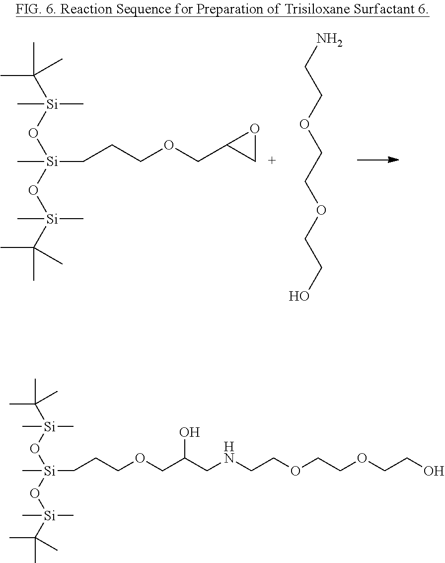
C[Si](O[Si](C)(C(C)(C)C)C)(O[Si](C(C)(C)C)(C)C)CCCOCC1CO1.NCCOCCOCCO.C[Si](O[Si](C)(C(C)(C)C)C)(O[Si](C(C)(C)C)(C)C)CCCOCC(CNCCOCCOCCO)O
